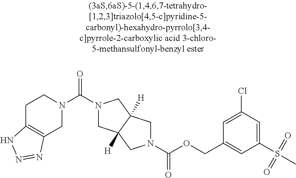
N1(C(=O)N2CC3([H])C([H])(C2)CN(C(OCC2=CC(S(C)(=O)=O)=CC(Cl)=C2)=O)C3)CCC2=C(C1)N=NN2
